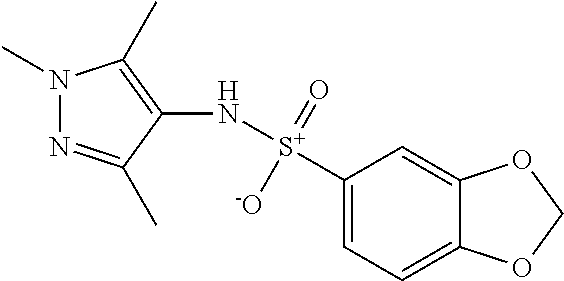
N1(C)N=C(C)C(N[S+](C2=CC=C3C(=C2)OCO3)(=O)[-O])=C1C
